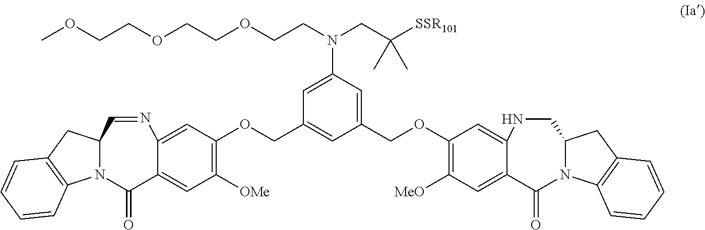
C1=C(N(CC([SSR101])(C)C)CCOCCOCCOC)C=C(COC2=C([MeO])C=C3C(=C2)NCC2CC4=C(C=CC=C4)N2C3=O)C=C1COC1=C([OMe])C=C2C(=C1)N=CC1CC3=C(C=CC=C3)N1C2=O
